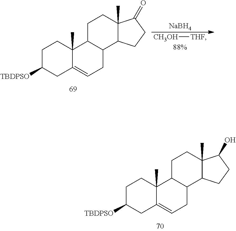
C1C([TBDPSO])CC2=CCC3C(C2(C)C1)CCC1(C)C3CCC1O.C1C([TBDPSO])CC2=CCC3C(C2(C)C1)CCC1(C)C3CCC1=O.[CH3OH][THF].[NaBH4]
